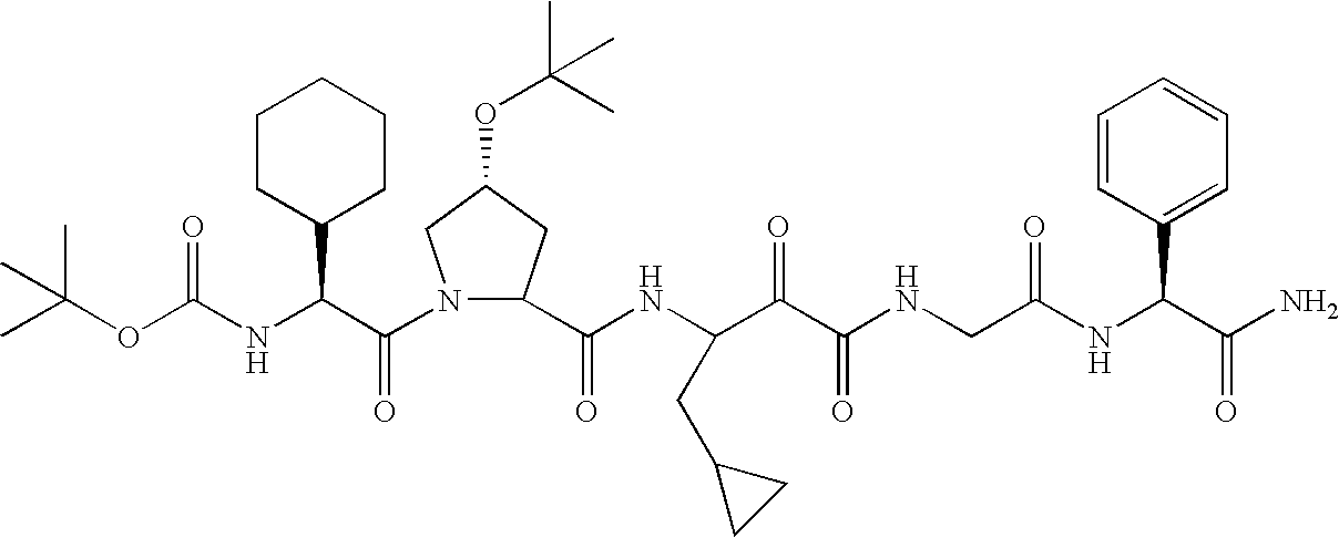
C(NC(C(N1C(C(NC(C(C(NCC(NC(C(N)=O)C2=CC=CC=C2)=O)=O)=O)CC2CC2)=O)CC(OC(C)(C)C)C1)=O)C1CCCCC1)(=O)OC(C)(C)C
